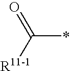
C(*)([R11-1])=O
